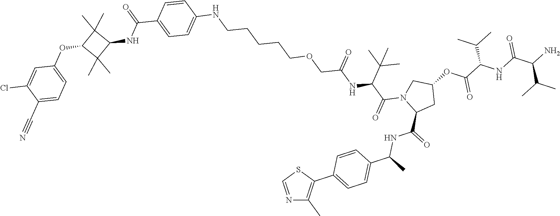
N1=CSC(C2=CC=C(C(NC(=O)C3CC(OC(=O)C(C(C)C)NC(=O)C(C(C)C)N)CN3C(=O)C(NC(COCCCCCNC3=CC=C(C(NC4C(C)(C)C(OC5=CC=C(C#N)C(Cl)=C5)C4(C)C)=O)C=C3)=O)C(C)(C)C)C)C=C2)=C1C
